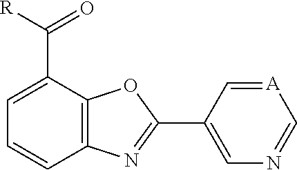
C1=C(C([R])=O)C2=C(C=C1)N=C(C1=CN=C[A]=C1)O2
